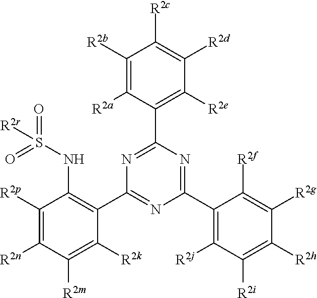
C1([R2b])=C([R2a])C(C2=NC(C3=C(NS(=O)(=O)[R2r])C([R2p])=C([R2n])C([R2m])=C3[R2k])=NC(C3=C([R2j])C([R2i])=C([R2h])C([R2g])=C3[R2f])=N2)=C([R2e])C([R2d])=C1[R2c]
